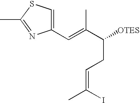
C1(C=C(C([OTES])CC=C(C)I)C)=CSC(C)=N1
